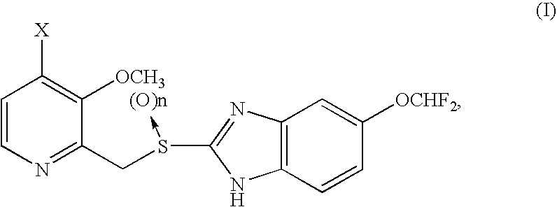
C12=C(N=C(S(CC3=NC=CC([X])=C3[OCH3])->[(O)n])N1)C=C([OCHF2])C=C2
